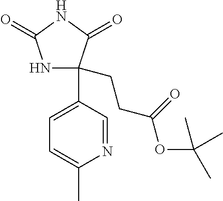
N1C(CCC(OC(C)(C)C)=O)(C2=CC=C(C)N=C2)C(=O)NC1=O
